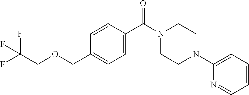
FC(COCC1=CC=C(C(N2CCN(C3=CC=CC=N3)CC2)=O)C=C1)(F)F
